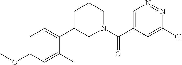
C1=C(Cl)N=NC=C1C(N1CCCC(C2=CC=C(OC)C=C2C)C1)=O
